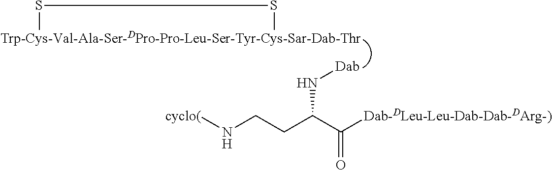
[Trp-Cys-Val-Ala-Ser-DPro-Pro-Leu-Ser-Tyr-Cys-Sar-Dab-Thr]1SS1.[Dab]NC(CCN[cyclo(])C([Dab-DLeu-Leu-Dab-Dab-DArg-)])=O
